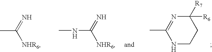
CC([NHR6])=N.CNC([NHR6])=N.CC1=NC([R6])([R7])CCN1
